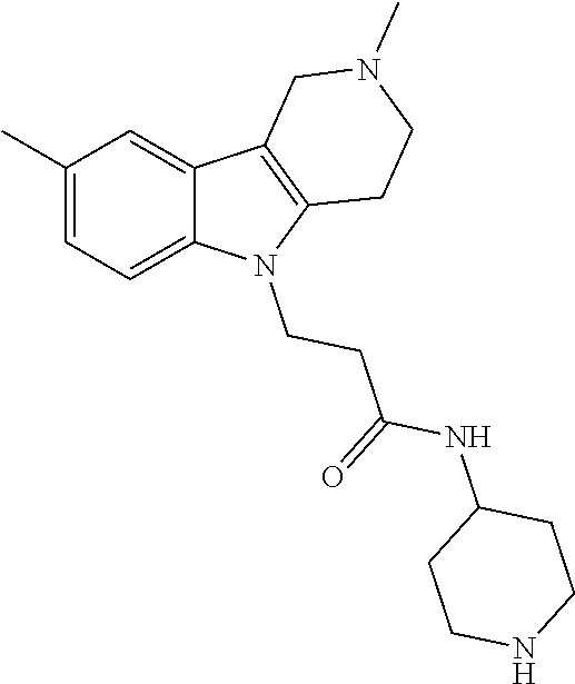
C1(C)=CC=C2C(=C1)C1=C(N2CCC(=O)NC2CCNCC2)CCN(C)C1
